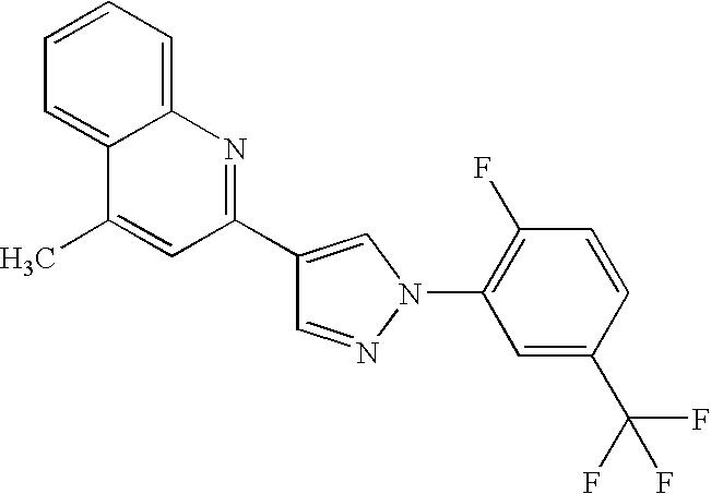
C1=NN(C2=C(F)C=CC(C(F)(F)F)=C2)C=C1C1=NC2=CC=CC=C2C(C)=C1
